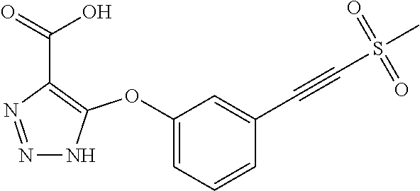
C1(OC2=C(C(=O)O)N=NN2)=CC=CC(C#CS(C)(=O)=O)=C1
